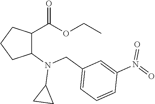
C1(N(CC2=CC=CC(N(=O)=O)=C2)C2CC2)C(C(OCC)=O)CCC1
